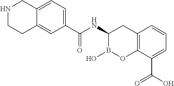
C12=C(C(C(O)=O)=CC=C1)OB(O)C(NC(=O)C1=CC=C3C(=C1)CCNC3)C2
